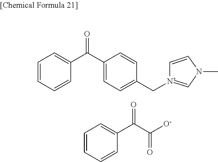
C1=CC=CC(C(C2=CC=C(C[N+]3=CN(C)C=C3)C=C2)=O)=C1.C1=CC=CC(C(C([O-])=O)=O)=C1
